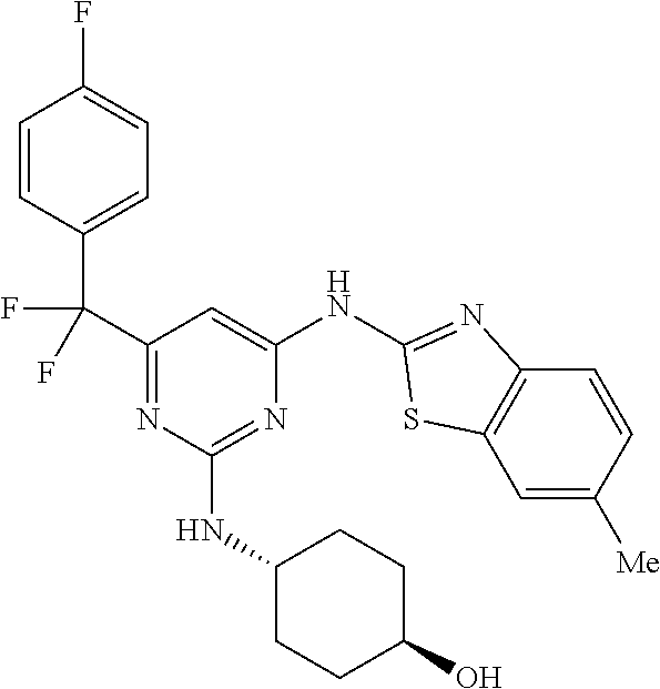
C1=C([Me])C=CC2=C1SC(NC1=CC(C(C3=CC=C(F)C=C3)(F)F)=NC(NC3CCC(O)CC3)=N1)=N2
